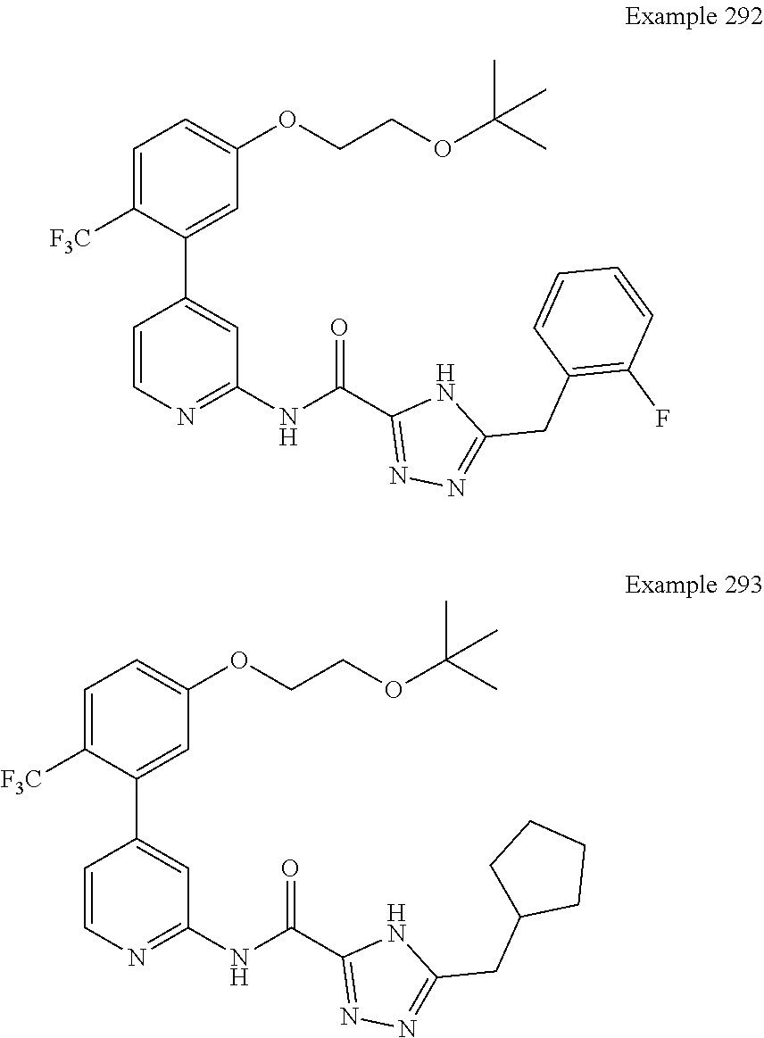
C1=C([F3C])C(C2=CC(NC(C3=NN=C(CC4=C(F)C=CC=C4)N3)=O)=NC=C2)=CC(OCCOC(C)(C)C)=C1.C1=C([F3C])C(C2=CC(NC(C3=NN=C(CC4CCCC4)N3)=O)=NC=C2)=CC(OCCOC(C)(C)C)=C1
